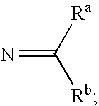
N=C([Ra])[Rb]
